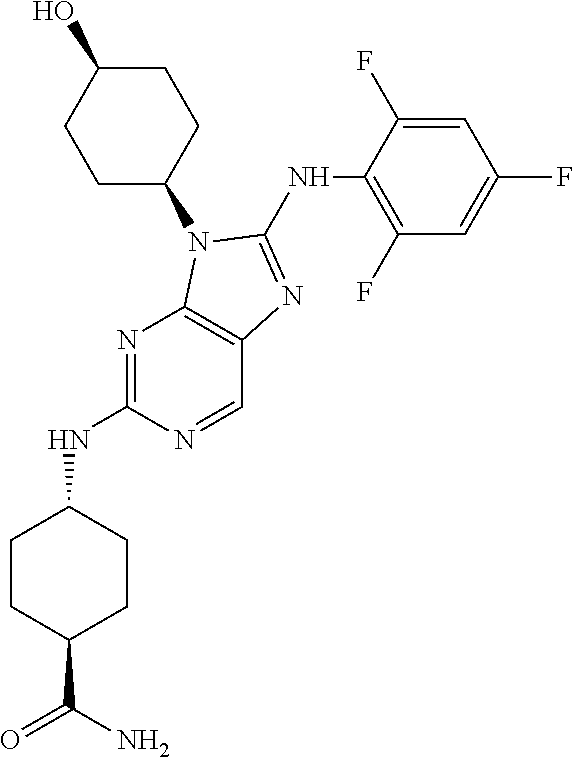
N1=C(NC2CCC(C(=O)N)CC2)N=CC2=C1N(C1CCC(O)CC1)C(NC1=C(F)C=C(F)C=C1F)=N2
